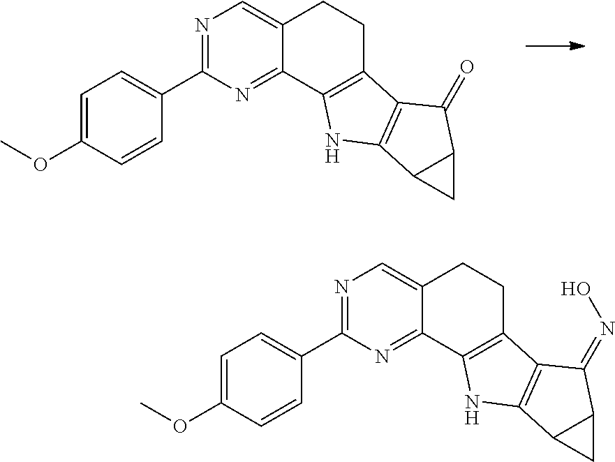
N1=C(C2=CC=C(OC)C=C2)N=C2C(=C1)CCC1=C2NC2=C1C(=O)C1C2C1.N1=C(C2=CC=C(OC)C=C2)N=C2C(=C1)CCC1=C2NC2=C1C(=NO)C1C2C1
